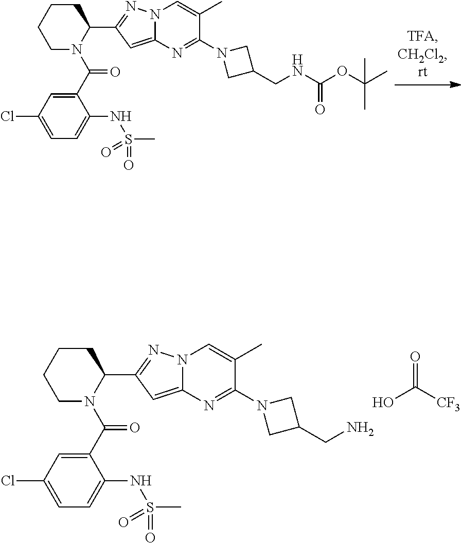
C1CCCN(C(C2=CC(Cl)=CC=C2NS(=O)(=O)C)=O)C1C1=NN2C(=C1)N=C(N1CC(CNC(OC(C)(C)C)=O)C1)C(C)=C2.C1CCCN(C(C2=CC(Cl)=CC=C2NS(=O)(=O)C)=O)C1C1=NN2C(=C1)N=C(N1CC(CN)C1)C(C)=C2.OC([CF3])=O
